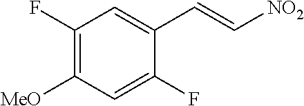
C1(F)=C([MeO])C=C(F)C(C=C[NO2])=C1
